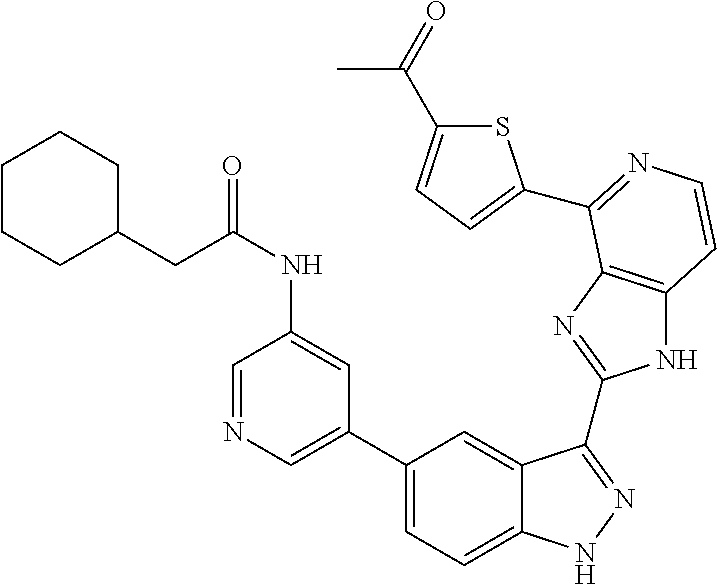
C1(C2=CN=CC(NC(CC3CCCCC3)=O)=C2)=CC=C2C(=C1)C(C1=NC3=C(N1)C=CN=C3C1=CC=C(C(=O)C)S1)=NN2
